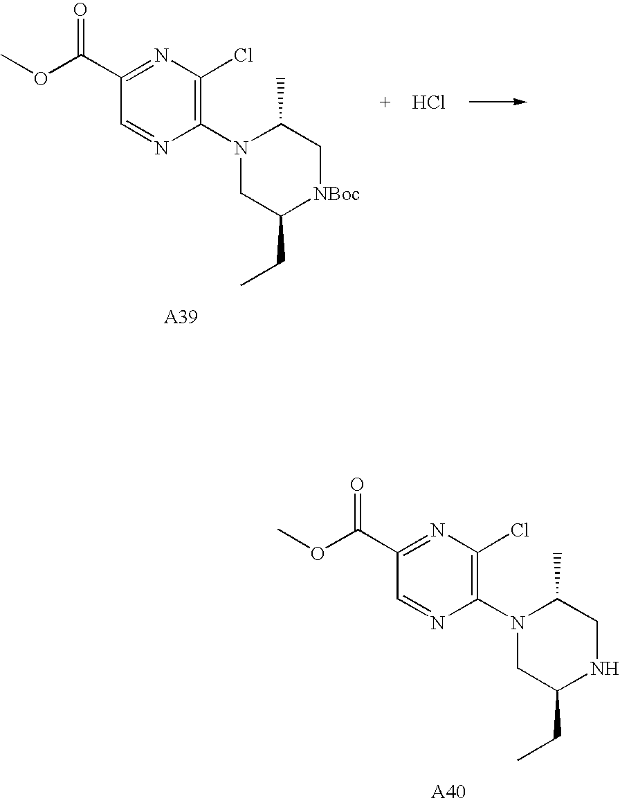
N1(C2=C(Cl)N=C(C(OC)=O)C=N2)CC(CC)[NBoc]CC1C.Cl.N1(C2=C(Cl)N=C(C(OC)=O)C=N2)CC(CC)NCC1C
